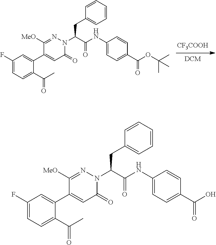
[CF3COOH].C1(F)=CC=C(C(C)=O)C(C2=CC(=O)N(C(C(=O)NC3=CC=C(C(OC(C)(C)C)=O)C=C3)CC3=CC=CC=C3)N=C2[MeO])=C1.C1(F)=CC=C(C(C)=O)C(C2=CC(=O)N(C(C(=O)NC3=CC=C(C(O)=O)C=C3)CC3=CC=CC=C3)N=C2[MeO])=C1
